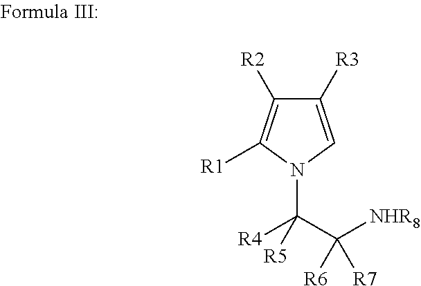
C1([R3])=CN(C(C([NHR8])([R6])[R7])([R4])[R5])C([R1])=C1[R2]
